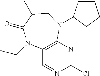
C12=C(N=C(Cl)N=C1)N(C1CCCC1)CC(C)C(=O)N2CC
